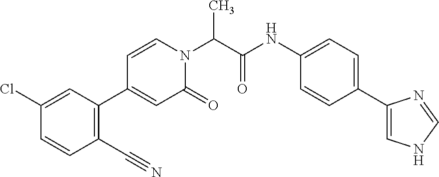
CC(N1C=CC(C2=C(C#N)C=CC(Cl)=C2)=CC1=O)C(NC1=CC=C(C2=CNC=N2)C=C1)=O
